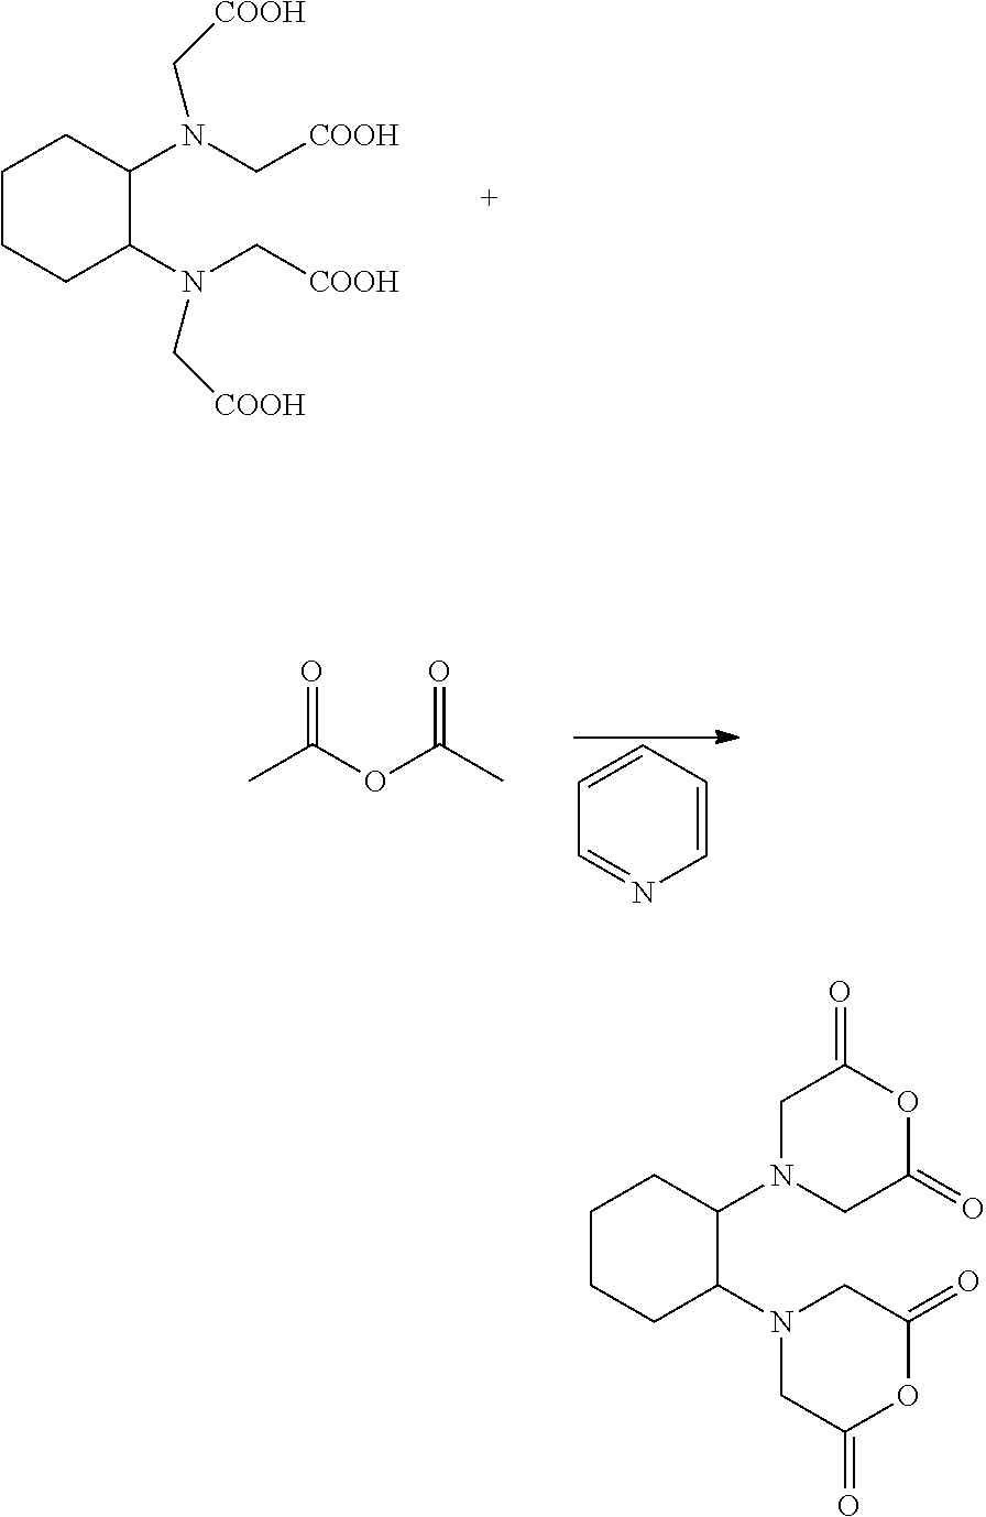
C1CCC(N(C[COOH])C[COOH])C(N(C[COOH])C[COOH])C1.C1=CC=CN=C1.O=C(OC(C)=O)C.C1N(C2CCCCC2N2CC(=O)OC(=O)C2)CC(=O)OC1=O
